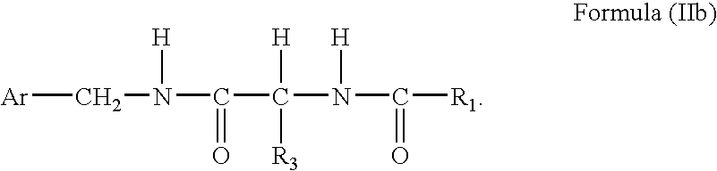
[Ar]CN([H])C(=O)C([R3])([H])N([H])C(=O)[R1]
